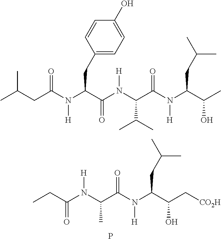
CC(CC(N(C(C(N(C(C(N(C(C(O)C)CC(C)C)[H])=O)C(C)C)[H])=O)CC1=CC=C(O)C=C1)[H])=O)C.C(C(N(C(C(N(C(C(C[CO2H])O)CC(C)C)[H])=O)C)[H])=O)C.P
